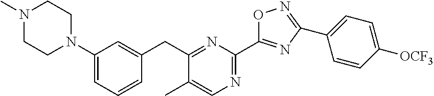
C1(N2CCN(C)CC2)=CC=CC(CC2=NC(C3=NC(C4=CC=C([OCF3])C=C4)=NO3)=NC=C2C)=C1
